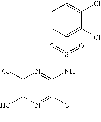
C1(Cl)=C(O)N=C(OC)C(NS(C2=C(Cl)C(Cl)=CC=C2)(=O)=O)=N1
